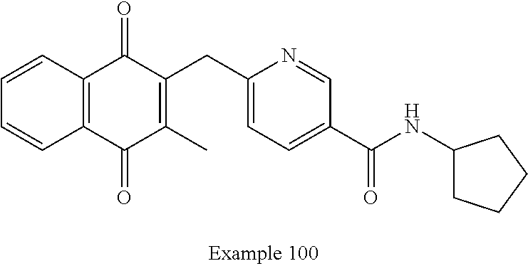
C1=CC2=C(C=C1)C(=O)C(C)=C(CC1=CC=C(C(=O)NC3CCCC3)C=N1)C2=O
